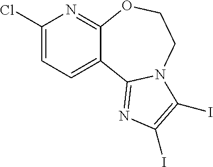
C1(Cl)=CC=C2C(=N1)OCCN1C2=NC(I)=C1I
